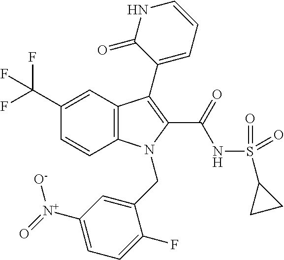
C1(C(F)(F)F)=CC2=C(C=C1)N(CC1=CC([N+]([O-])=O)=CC=C1F)C(C(=O)NS(=O)(=O)C1CC1)=C2C1=CC=CNC1=O
